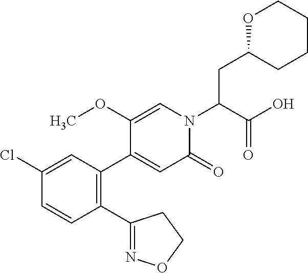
C1(Cl)=CC(C2=CC(=O)N(C(C(O)=O)CC3CCCCO3)C=C2OC)=C(C2=NOCC2)C=C1
